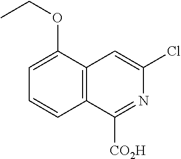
C1=CC2=C(C(OCC)=C1)C=C(Cl)N=C2[CO2H]
